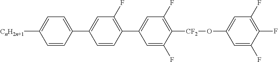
C1=C(C2=CC(F)=C(C3=CC(F)=C([CF2]OC4=CC(F)=C(F)C(F)=C4)C(F)=C3)C=C2)C=CC([CnH2n+1])=C1
